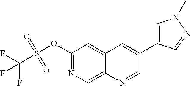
C1(OS(=O)(=O)C(F)(F)F)=NC=C2C(=C1)C=C(C1=CN(C)N=C1)C=N2
